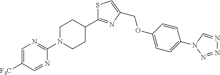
S1C=C(COC2=CC=C(N3C=NN=N3)C=C2)N=C1C1CCN(C2=NC=C([F3C])C=N2)CC1
